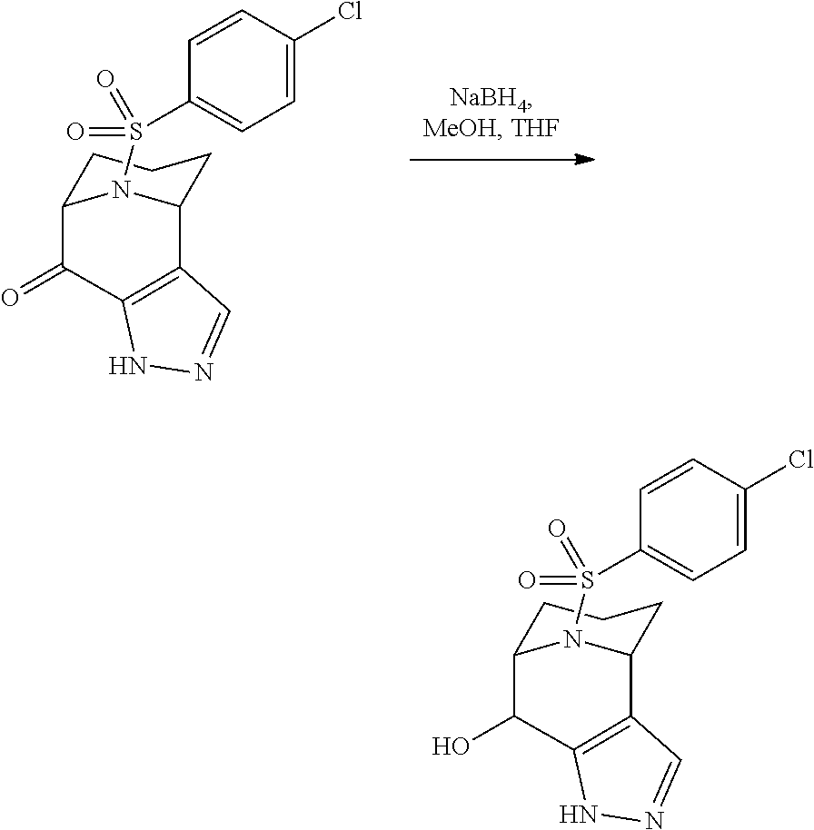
C1C2N(S(=O)(C3=CC=C(Cl)C=C3)=O)C(CC1)C1=C(C2=O)NN=C1.C1C2N(S(=O)(C3=CC=C(Cl)C=C3)=O)C(CC1)C1=C(C2O)NN=C1
